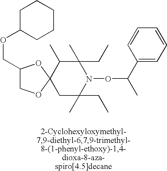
C1(COC2CCCCC2)COC2(O1)C(C)C(C)(CC)N(OC(C)C1=CC=CC=C1)C(C)(CC)C2
